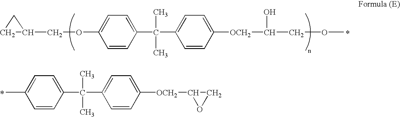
C1C(COC2=CC=C(C(C)(C)C3=CC=C([OCH2]C(COC)O)C=C3)C=C2)C1.C1(C(C2=CC=C([OCH2]C3OC3)C=C2)(C)C)=CC=C(C)C=C1
